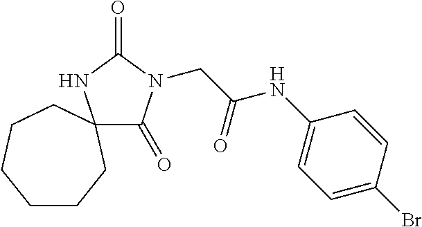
C(C(NC1=CC=C(Br)C=C1)=O)N1C(=O)C2(NC1=O)CCCCCC2
